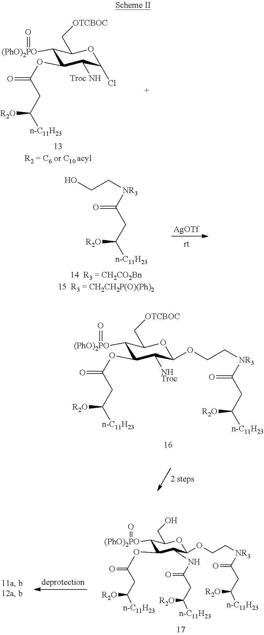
C([NR3]C(=O)CC([n-C11H23])[R2O])CO.[AgOTf].C1([(PhO)2PO]=O)C(OC(=O)CC([n-C11H23])[R2O])C([NHTroc])C(OCC[NR3]C(=O)CC([n-C11H23])[R2O])OC1C[OTCBOC].C1([(PhO)2PO]=O)C(OC(=O)CC([n-C11H23])[R2O])C(NC(=O)CC([n-C11H23])[R2O])C(OCC[NR3]C(=O)CC([n-C11H23])[R2O])OC1CO.C1([(PhO)2PO]=O)C(OC(=O)CC([n-C11H23])[R2O])C([Troc NH])C(Cl)OC1C[OTCBOC]
